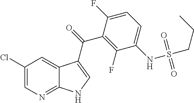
ClC1=CN=C2C(=C1)C(C(C1=C(F)C(NS(CCC)(=O)=O)=CC=C1F)=O)=CN2
